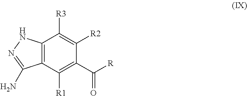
C12=C(C([R1])=C(C(=O)[R])C([R2])=C1[R3])C(N)=NN2
